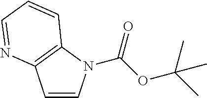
C1=CN(C(OC(C)(C)C)=O)C2=C1N=CC=C2
